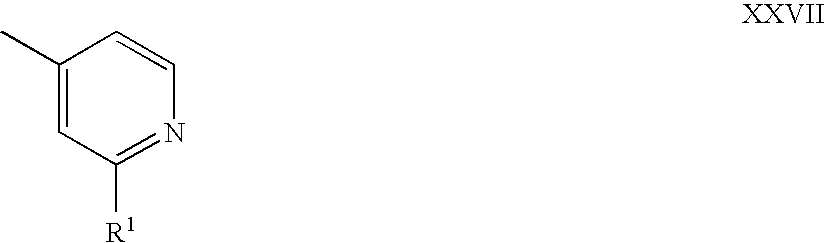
C1(C)=CC([R1])=NC=C1
